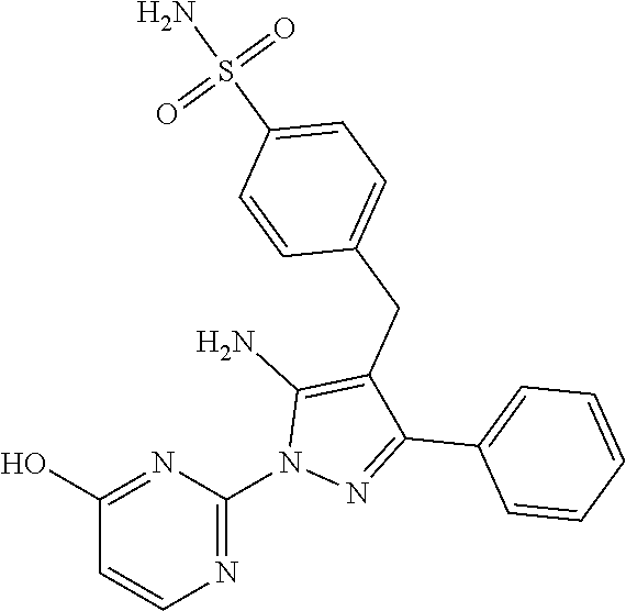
C1(N2C(N)=C(CC3=CC=C(S(N)(=O)=O)C=C3)C(C3=CC=CC=C3)=N2)=NC=CC(O)=N1
